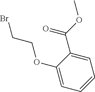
C1(OCCBr)=CC=CC=C1C(OC)=O
